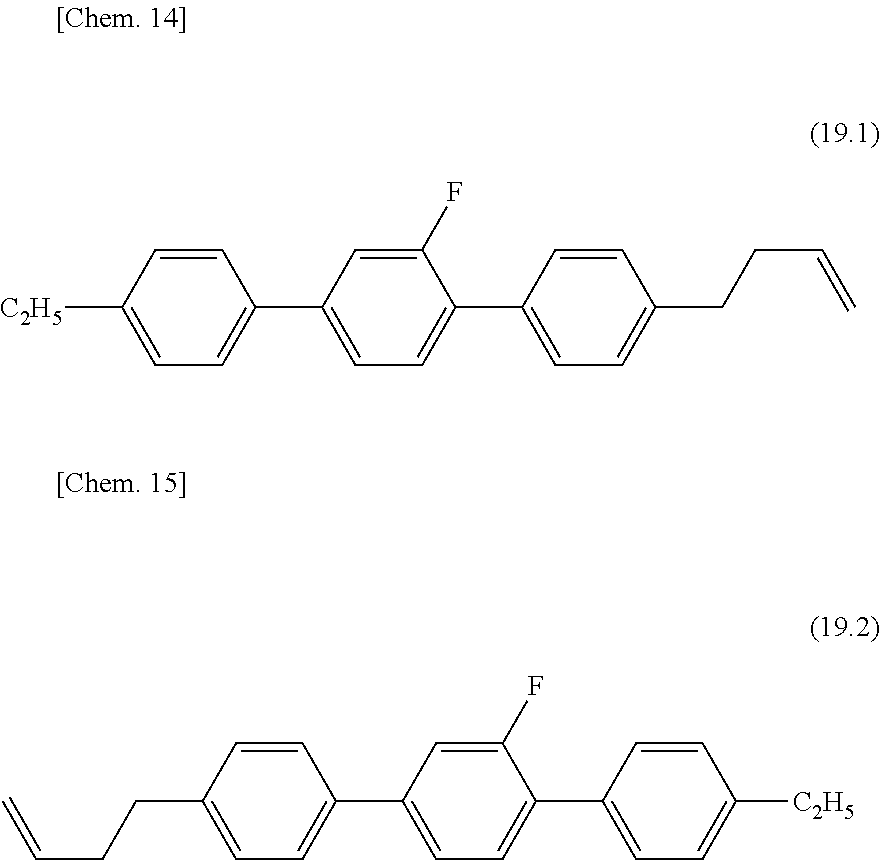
[C2H5]C1=CC=C(C2=CC=C(C3=CC=C(CCC=C)C=C3)C(F)=C2)C=C1.C(C1=CC=C(C2=CC=C(C3=CC=C([C2H5])C=C3)C(F)=C2)C=C1)CC=C
